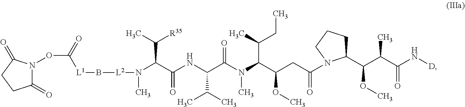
C1(=O)N(OC(=O)[L1]B[L2]N(C)C(C(NC(C(N(C)C(C(CC(=O)N2C(C(C(C(N[D])=O)C)OC)CCC2)OC)C(CC)C)=O)C(C)C)=O)C(C)[R35])C(=O)CC1
